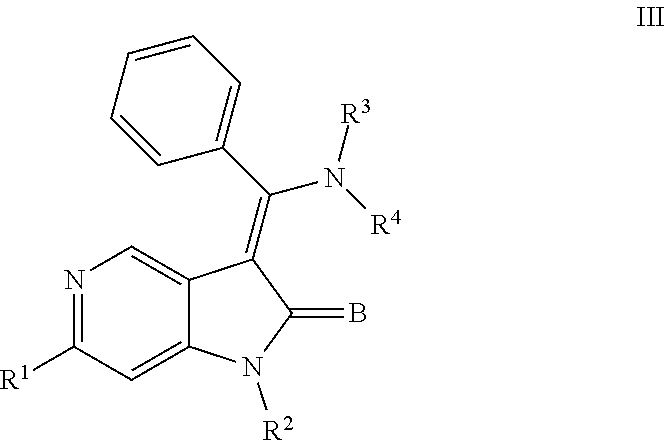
N1=C([R1])C=C2C(=C1)C(=C(N([R3])[R4])C1=CC=CC=C1)C(=B)N2[R2]
